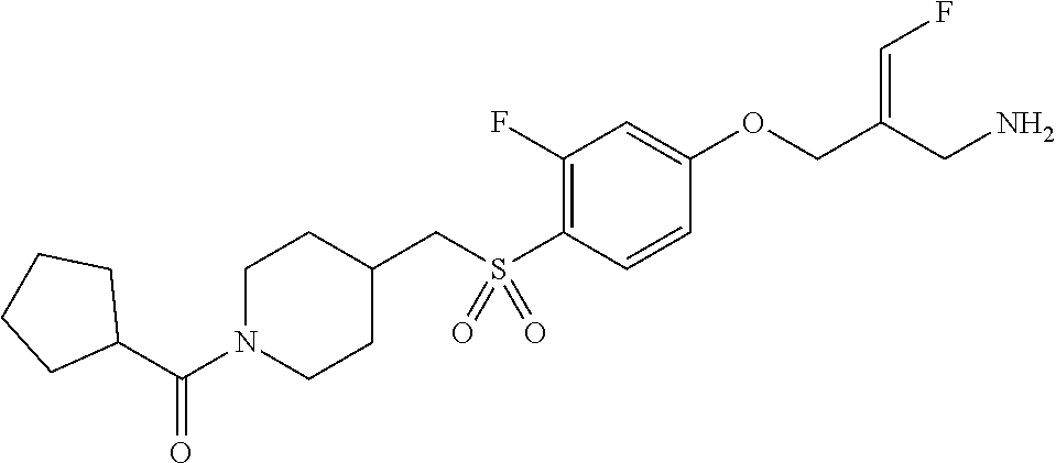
C1(F)=C(S(CC2CCN(C(C3CCCC3)=O)CC2)(=O)=O)C=CC(OCC(CN)=CF)=C1
